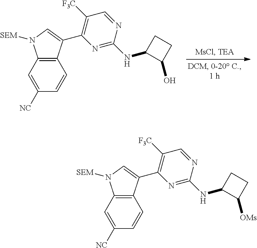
C1=C([NC])C=CC2=C1N([SEM])C=C2C1=C([F3C])C=NC(NC2C([OMs])CC2)=N1.C1=C([NC])C=CC2=C1N([SEM])C=C2C1=C([F3C])C=NC(NC2C(O)CC2)=N1
